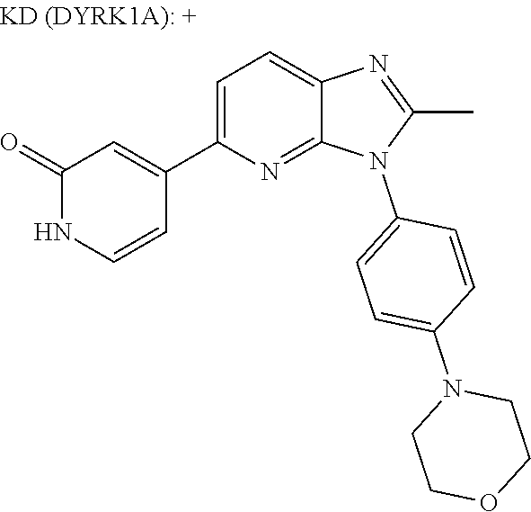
C1(=O)NC=CC(C2=CC=C3C(=N2)N(C2=CC=C(N4CCOCC4)C=C2)C(C)=N3)=C1
